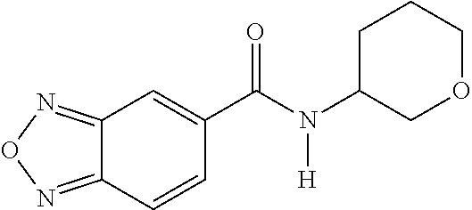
C1C(N(C(C2=CC3=NON=C3C=C2)=O)[H])COCC1
